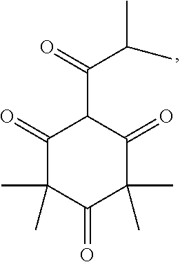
C1(=O)C(C)(C)C(=O)C(C)(C)C(=O)C1C(=O)C(C)C
